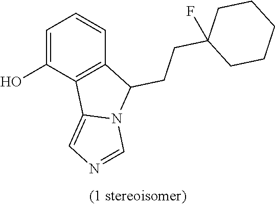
C1=C(O)C2=C(C=C1)C(CCC1(F)CCCCC1)N1C2=CN=C1
